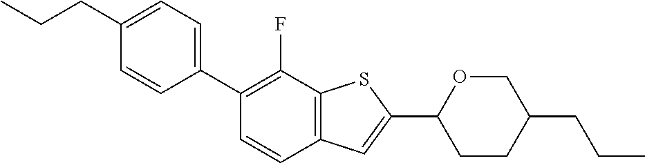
C(CC1=CC=C(C2=C(F)C3=C(C=C2)C=C(C2CCC(CCC)CO2)S3)C=C1)C
